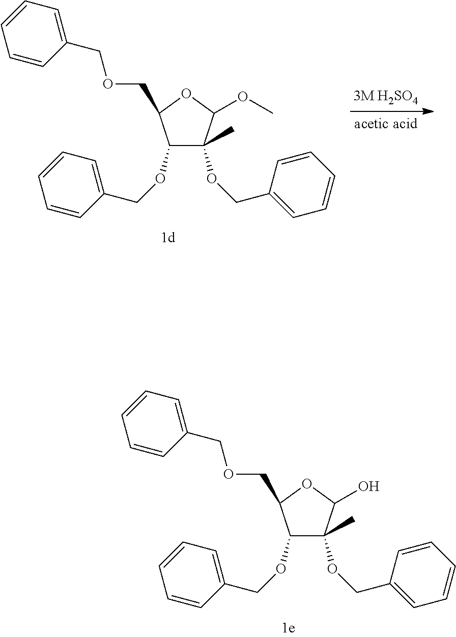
O(C1C(OCC2=CC=CC=C2)(C)C(OC)OC1COCC1=CC=CC=C1)CC1=CC=CC=C1.O(C1C(OCC2=CC=CC=C2)(C)C(O)OC1COCC1=CC=CC=C1)CC1=CC=CC=C1
